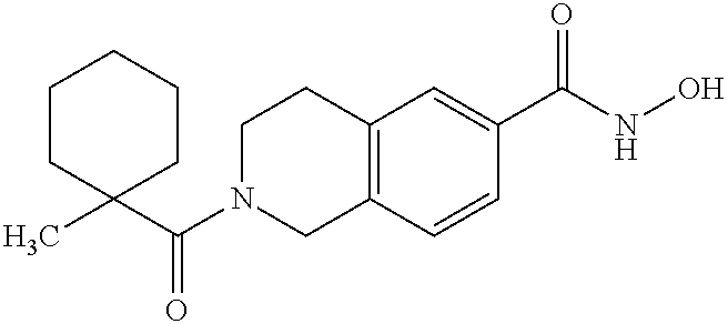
C1(C(N2CC3=C(CC2)C=C(C(NO)=O)C=C3)=O)(C)CCCCC1
